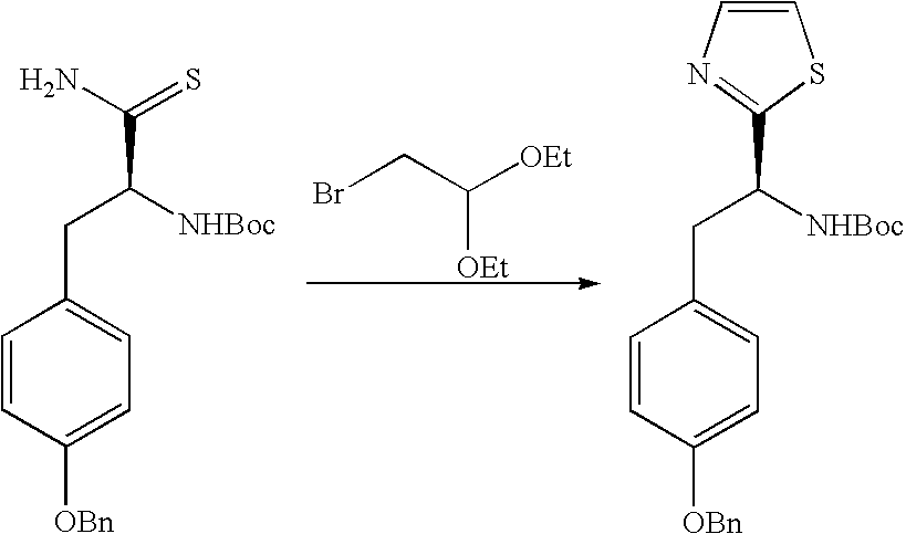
C1=CC([OBn])=CC=C1CC(C(=S)N)[NHBoc].BrCC([OEt])[OEt].C1=CC([OBn])=CC=C1CC([NHBoc])C1=NC=CS1
